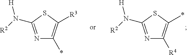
N1=C(N([R2])[H])SC([R3])=C1*.N1=C(N([R2])[H])SC(*)=C1[R4]
